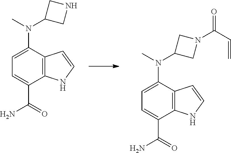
C1(N(C)C2CNC2)=CC=C(C(=O)N)C2=C1C=CN2.C1(N(C)C2CN(C(C=C)=O)C2)=CC=C(C(=O)N)C2=C1C=CN2
